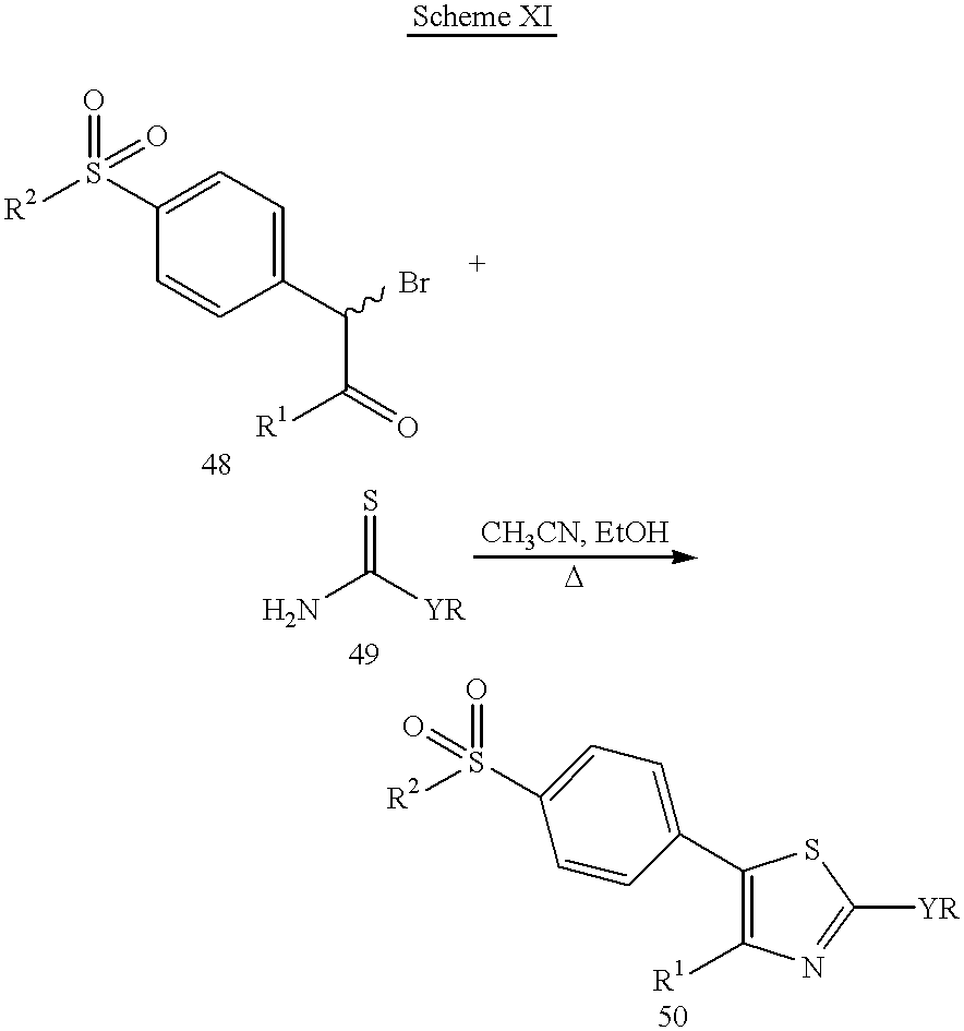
C1=CC(C(Br)C([R1])=O)=CC=C1S([R2])(=O)=O.S([R2])(=O)(=O)C1=CC=C(C2=C([R1])N=C([YR])S2)C=C1.S=C(N)[YR]
